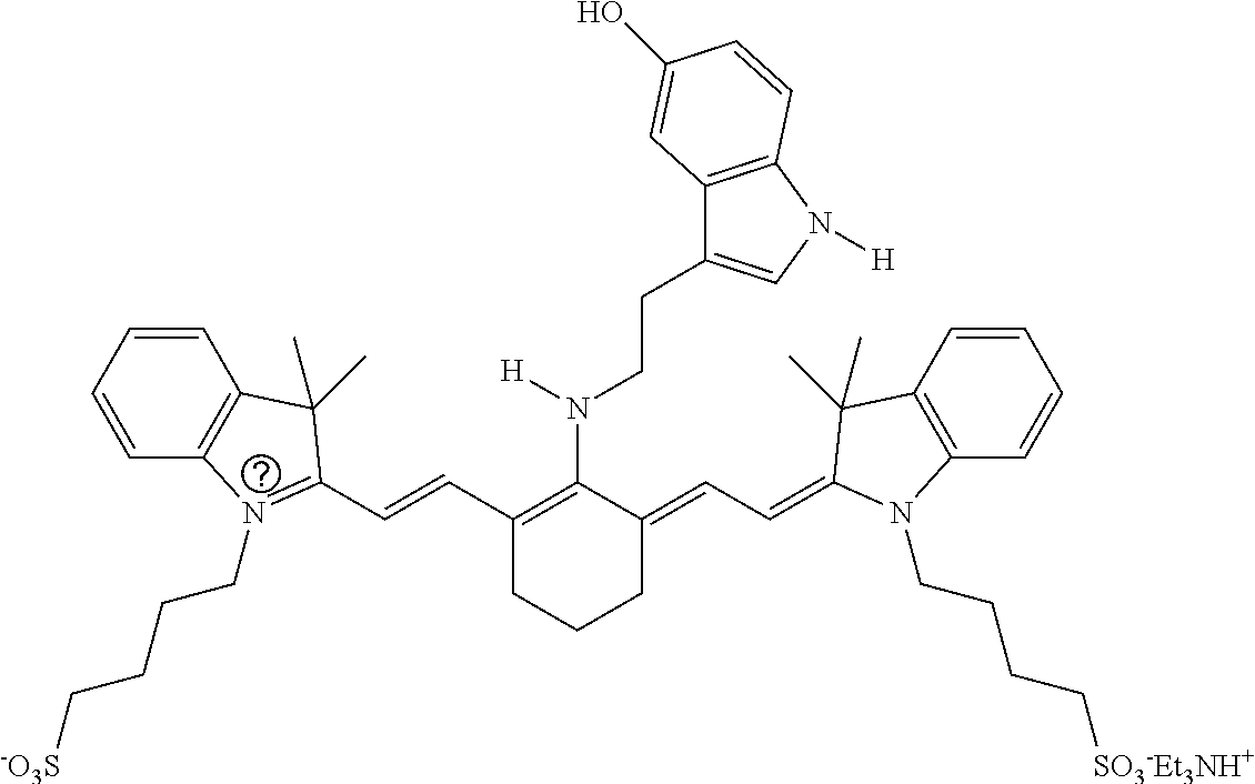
C12=C(C=CC=C1)C(C)(C)C(C=CC1=C(N(CCC3=CN([H])C4=C3C=C(O)C=C4)[H])C(=CC=C3N(CCCC[SO3-Et3NH+])C4=C(C=CC=C4)C3(C)C)CCC1)=N2CCCC[-O3S]
